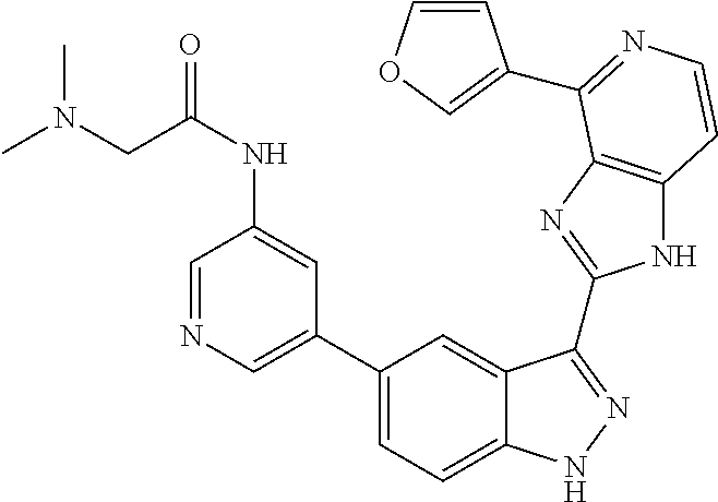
C1(C2=CC=C3C(=C2)C(C2=NC4=C(N2)C=CN=C4C2=COC=C2)=NN3)=CN=CC(NC(CN(C)C)=O)=C1
